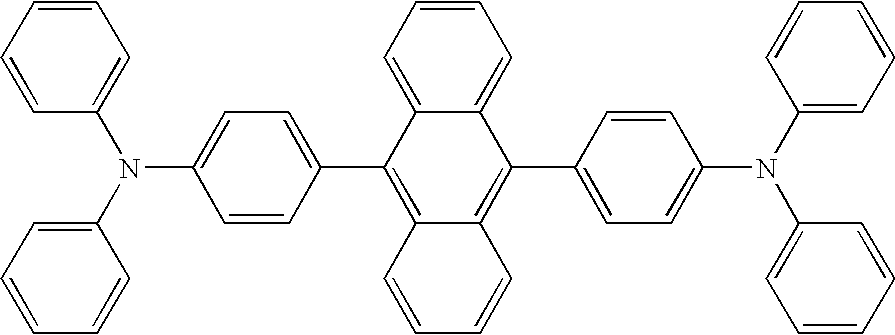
C1=CC=C2C(=C1)C(C1=CC=C(N(C3=CC=CC=C3)C3=CC=CC=C3)C=C1)=C1C(=C2C2=CC=C(N(C3=CC=CC=C3)C3=CC=CC=C3)C=C2)C=CC=C1
